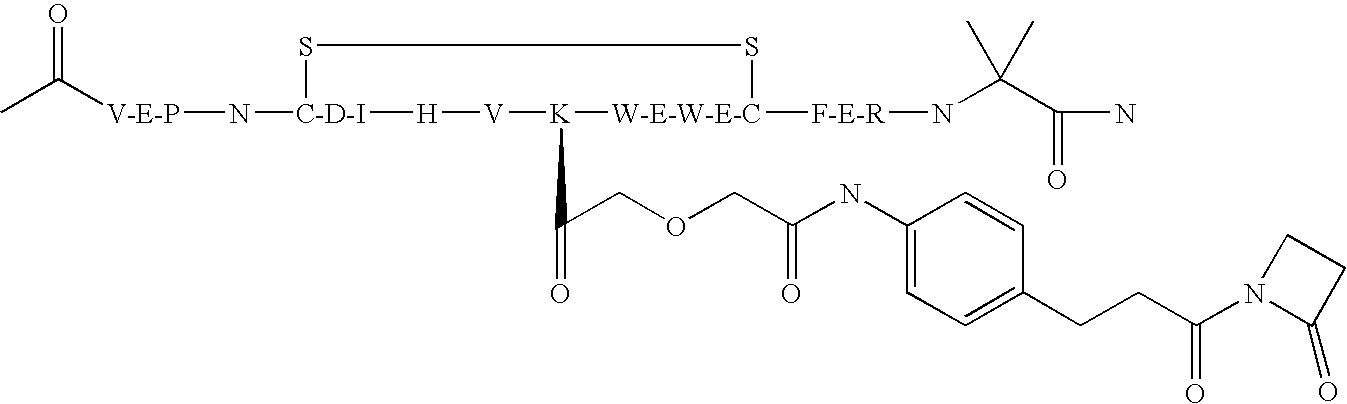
[V-E-P](N[C-D-I]1SS[W-E-W-E-C]([F-E-R]NC(C(N)=O)(C)C)[K](C(COCC(NC2=CC=C(CCC(N3C(=O)CC3)=O)C=C2)=O)=O)[V][H]1)C(C)=O
